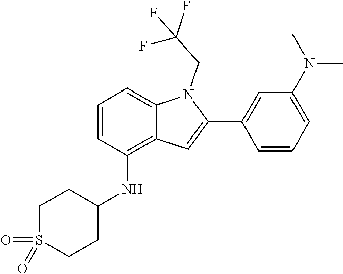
O=S1(=O)CCC(NC2=C3C(=CC=C2)N(CC(F)(F)F)C(C2=CC(N(C)C)=CC=C2)=C3)CC1
